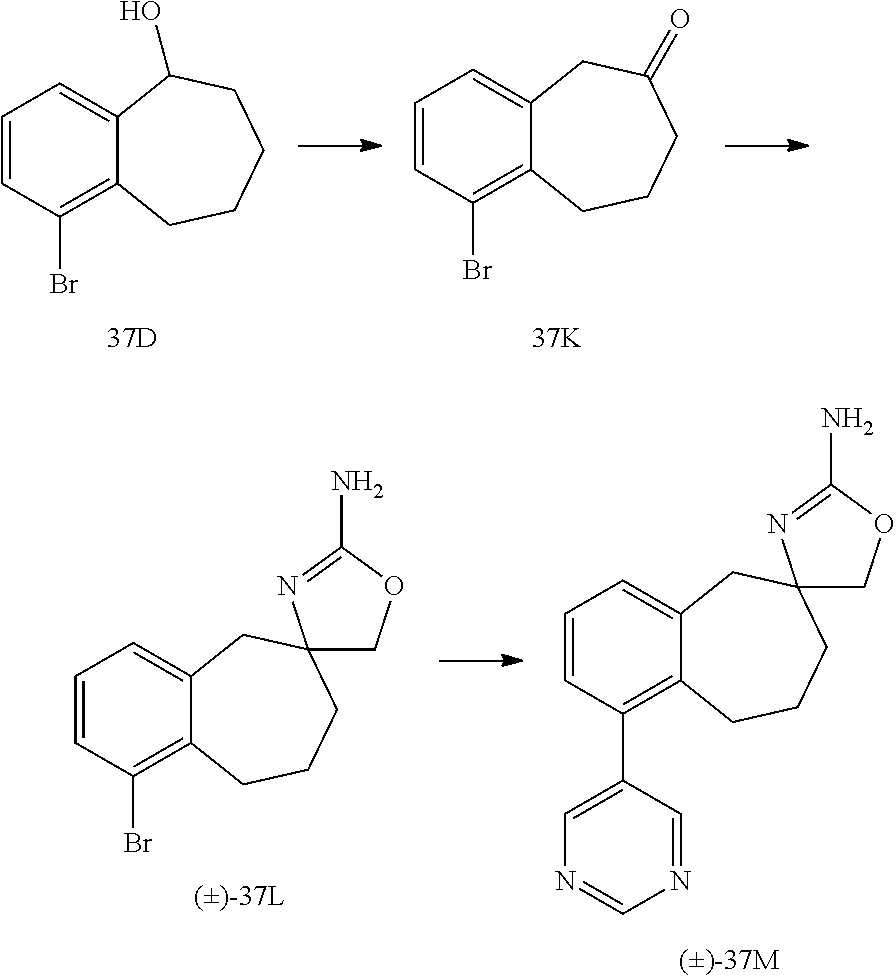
C1=CC(Br)=C2C(=C1)CC(=O)CCC2.C1=CC(Br)=C2C(=C1)C(O)CCCC2.C1=CC(Br)=C2C(=C1)CC1(CCC2)COC(N)=N1.C1=CC(C2=CN=CN=C2)=C2C(=C1)CC1(CCC2)COC(N)=N1
